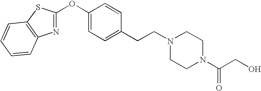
C1=CC=CC2=C1SC(OC1=CC=C(CCN3CCN(C(CO)=O)CC3)C=C1)=N2
